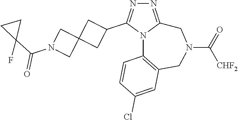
N1=C2N(C(C3CC4(C3)CN(C(C3(F)CC3)=O)C4)=N1)C1=C(CN(C(=O)[CHF2])C2)C=C(Cl)C=C1
